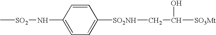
C[SO2]NC1=CC=C([SO2NH]CC([SO3Mt])O)C=C1
